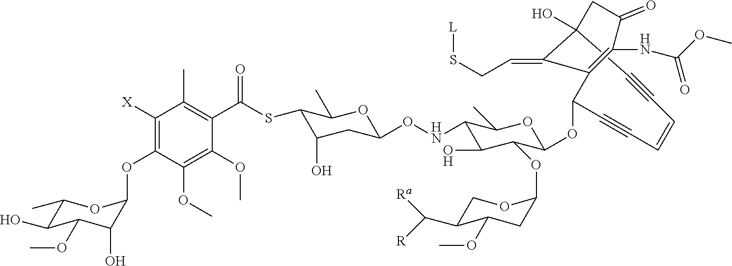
C1#CC=CC#CC(OC2C(OC3CC(OC)C(C([R])[Ra])CO3)C(O)C(NOC3CC(O)C(SC(C4=C(C)C([X])=C(OC5C(O)C(OC)C(O)C(C)O5)C(OC)=C4OC)=O)C(C)O3)C(C)O2)C2=C(NC(OC)=O)C(=O)CC1(O)C2=CCS[L]
